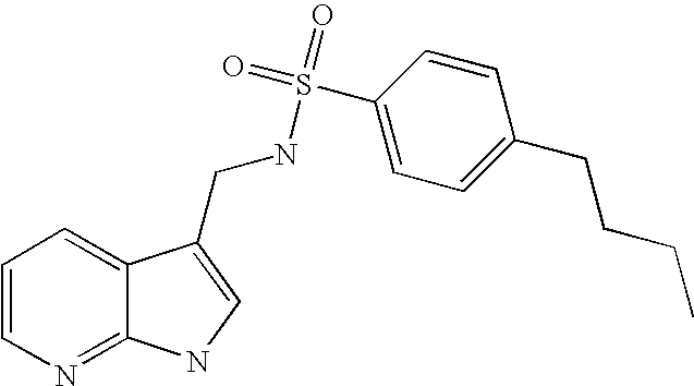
C1=CN=C2C(=C1)C(CNS(=O)(=O)C1=CC=C(CCCC)C=C1)=CN2
